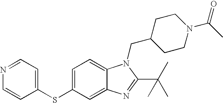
C12=CC(SC3=CC=NC=C3)=CC=C1N(CC1CCN(C(=O)C)CC1)C(C(C)(C)C)=N2
